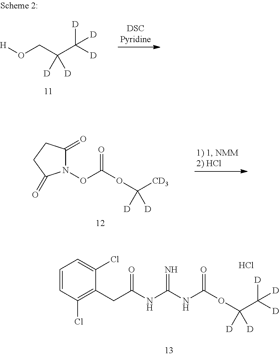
N1(OC(OC([CD3])([D])[D])=O)C(=O)CCC1=O.O(C(C([D])([D])[D])([D])[D])C(=O)NC(NC(CC1=C(Cl)C=CC=C1Cl)=O)=N.Cl.[H]OCC(C([D])([D])[D])([D])[D]
